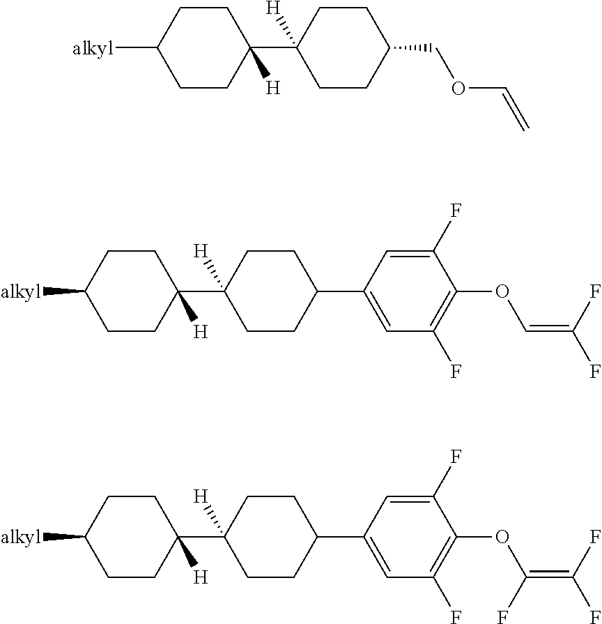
C1CC(C2([H])CCC(COC=C)CC2)([H])CCC1[alkyl].C1CC(C2([H])CCC(C3=CC(F)=C(OC=C(F)F)C(F)=C3)CC2)([H])CCC1[alkyl].C1CC(C2([H])CCC(C3=CC(F)=C(OC(=C(F)F)F)C(F)=C3)CC2)([H])CCC1[alkyl]
